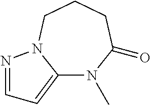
C12=CC=NN1CCCC(=O)N2C
